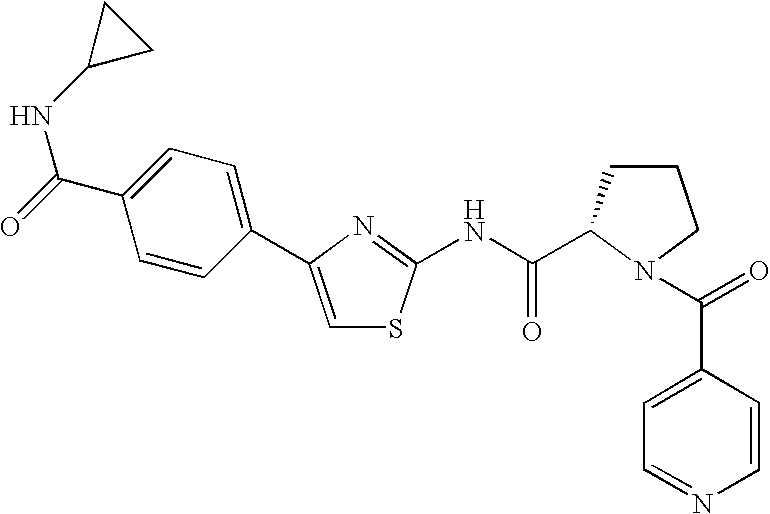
C1=C(C2=CC=C(C(=O)NC3CC3)C=C2)N=C(NC(=O)C2CCCN2C(=O)C2=CC=NC=C2)S1
